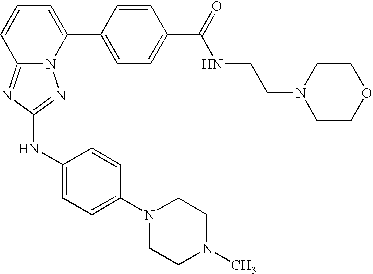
N12C(=NC(NC3=CC=C(N4CCN(C)CC4)C=C3)=N1)C=CC=C2C1=CC=C(C(NCCN2CCOCC2)=O)C=C1
